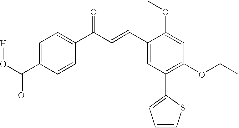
C1=C(C(O[H])=O)C=CC(C(C=CC2=CC(C3=CC=CS3)=C(OCC)C=C2OC)=O)=C1
